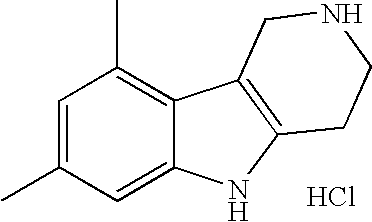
C1=C(C)C=C2C(=C1C)C1=C(N2)CCNC1.Cl
